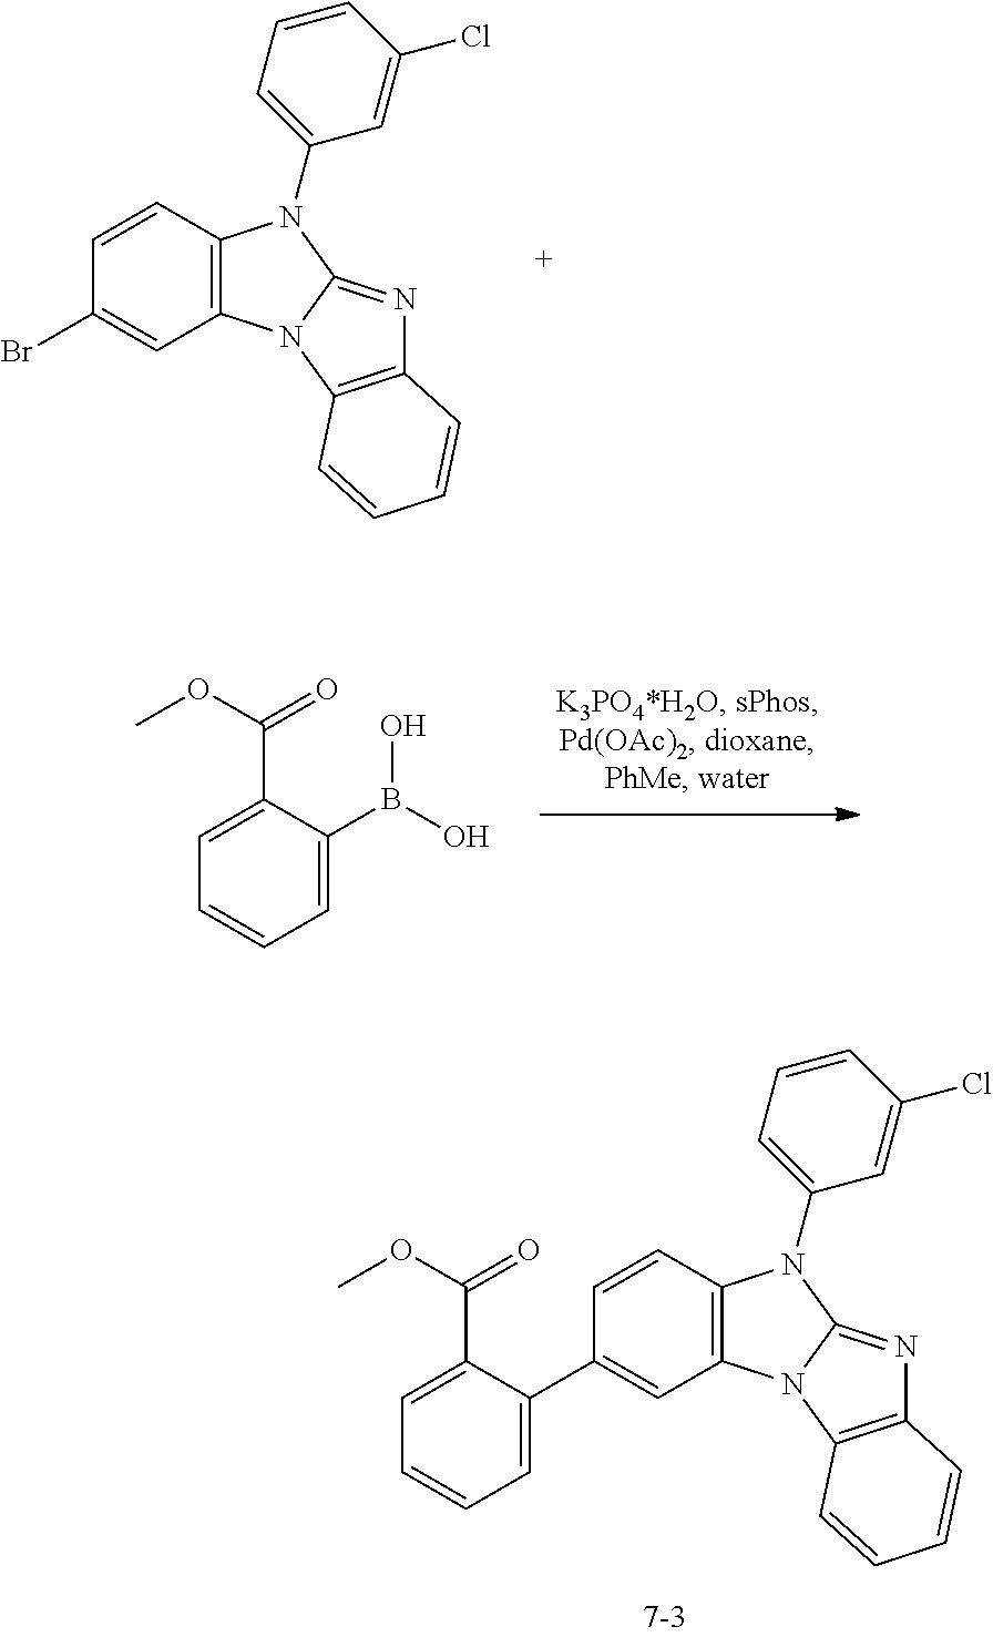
C1=CC=C(B(O)O)C(C(OC)=O)=C1.C1(C2=CC=CC=C2C(OC)=O)=CC2=C(C=C1)N(C1=CC=CC(Cl)=C1)C1=NC3=C(N21)C=CC=C3.C1(Br)=CC2=C(C=C1)N(C1=CC=CC(Cl)=C1)C1=NC3=C(N21)C=CC=C3
